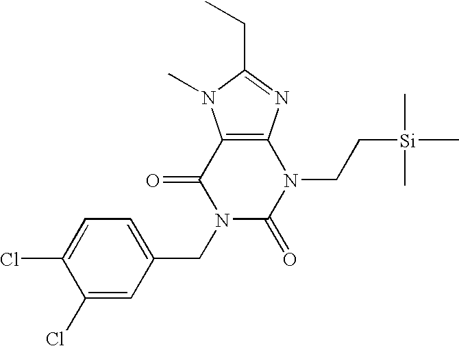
C12=C(N=C(CC)N1C)N(CC[Si](C)(C)C)C(=O)N(CC1=CC=C(Cl)C(Cl)=C1)C2=O
